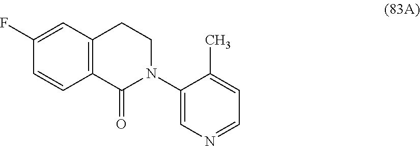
C12=C(C(=O)N(C3=CN=CC=C3C)CC1)C=CC(F)=C2
